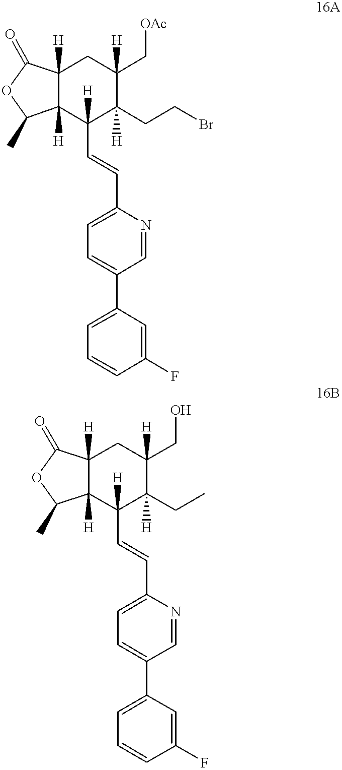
C12([H])C([H])(C(C=CC3=CC=C(C4=CC=CC(F)=C4)C=N3)([H])C(CCBr)([H])C(C[OAc])([H])C1)C(C)OC2=O.C12([H])C([H])(C(C=CC3=CC=C(C4=CC=CC(F)=C4)C=N3)([H])C(CC)([H])C(CO)([H])C1)C(C)OC2=O
